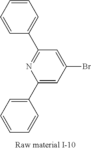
N1=C(C2=CC=CC=C2)C=C(Br)C=C1C1=CC=CC=C1
